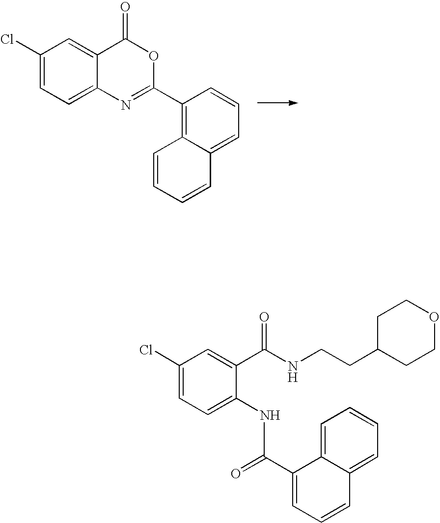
C1=CC=CC2=CC=CC(C3=NC4=CC=C(Cl)C=C4C(=O)O3)=C12.C1(Cl)=CC=C(NC(=O)C2=CC=CC3=CC=CC=C23)C(C(=O)NCCC2CCOCC2)=C1
